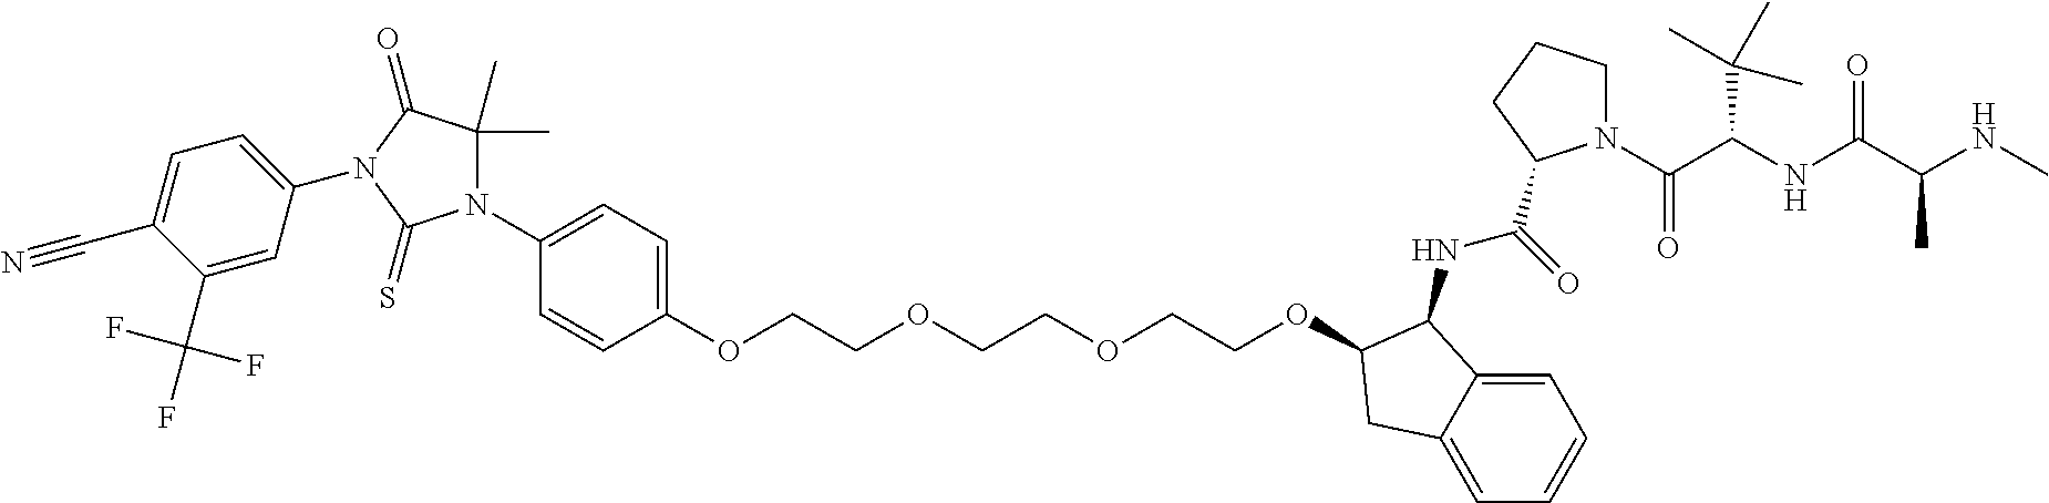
O(CCOCCOC1C(NC(=O)C2N(C(=O)C(NC(=O)C(C)NC)C(C)(C)C)CCC2)C2=CC=CC=C2C1)CCOC1=CC=C(N2C(C)(C)C(=O)N(C3=CC=C(C#N)C(C(F)(F)F)=C3)C2=S)C=C1
